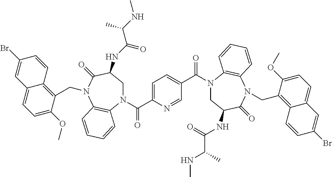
N(C(C(NC)C)=O)C1CN(C(C2=CC=C(C(N3CC(NC(C(C)NC)=O)C(=O)N(CC4=C5C(=CC=C4OC)C=C(Br)C=C5)C4=C3C=CC=C4)=O)C=N2)=O)C2=C(C=CC=C2)N(CC2=C3C(=CC=C2OC)C=C(Br)C=C3)C1=O
